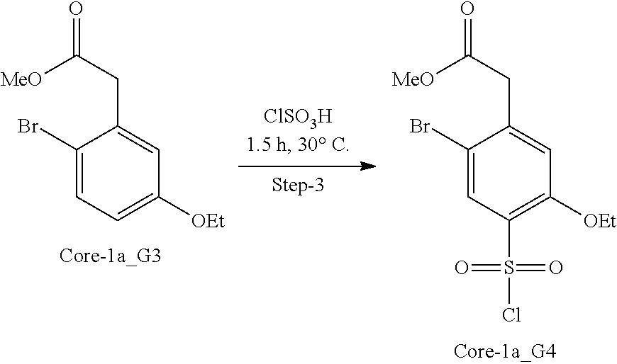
C1(Br)=CC=C([OEt])C=C1CC([MeO])=O.C1(Br)=CC(S(=O)(=O)Cl)=C([OEt])C=C1CC([MeO])=O
